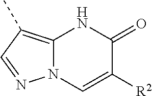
C12=C(C)C=NN1C=C([R2])C(=O)N2
